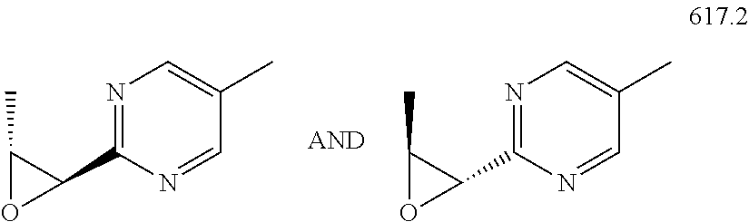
C1(C2=NC=C(C)C=N2)OC1C.C1(C2=NC=C(C)C=N2)OC1C
